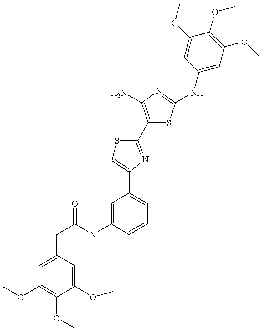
C(NC1=CC(C2=CSC(C3=C(N)N=C(NC4=CC(OC)=C(OC)C(OC)=C4)S3)=N2)=CC=C1)(=O)CC1=CC(OC)=C(OC)C(OC)=C1
